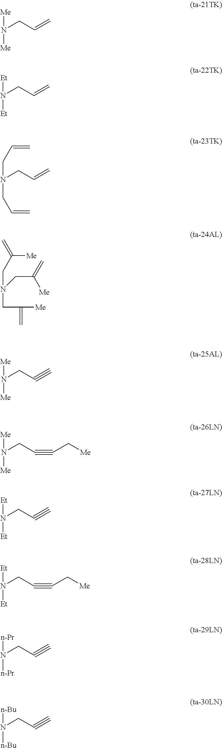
[Me]N(CC=C)[Me].[Et]N(CC=C)[Et].C(N(CC=C)CC=C)C=C.C(N(CC([Me])=C)CC(=C)[Me])C([Me])=C.[Me]N(CC#C)[Me].[Me]N(CC#CC[Me])[Me].[Et]N(CC#C)[Et].[Et]N(CC#CC[Me])[Et].[n-Pr]N(CC#C)[n-Pr].[n-Bu]N(CC#C)[n-Bu]
